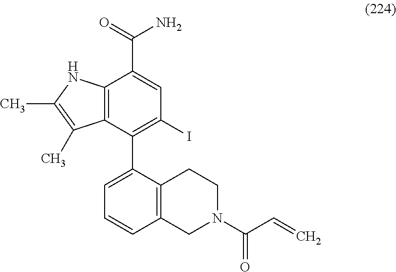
C12=C(C(C3=CC=CC4=C3CCN(C(C=C)=O)C4)=C(I)C=C1C(=O)N)C(C)=C(C)N2
